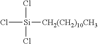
Cl[Si](Cl)([CH2(CH2)10CH3])Cl
